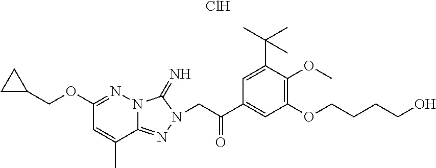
Cl.C1(OCC2CC2)=NN2C(=NN(CC(C3=CC(OCCCCO)=C(OC)C(C(C)(C)C)=C3)=O)C2=N)C(C)=C1
